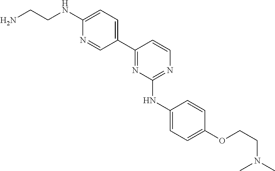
C1(C2=CC=C(NCCN)N=C2)=NC(NC2=CC=C(OCCN(C)C)C=C2)=NC=C1
